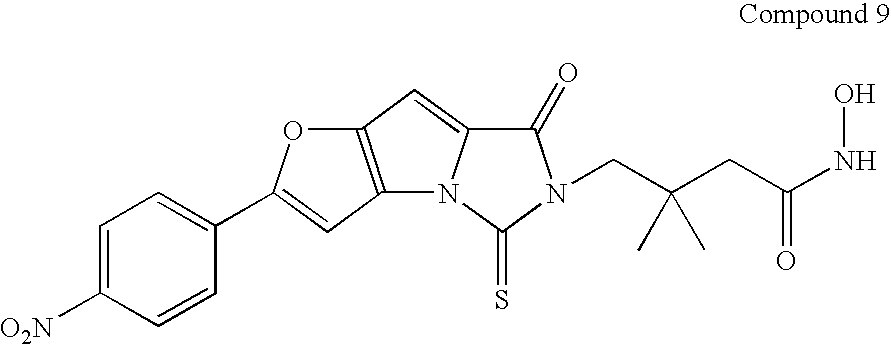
C12=C(C=C(C3=CC=C([O2N])C=C3)O1)N1C(=C2)C(=O)N(CC(CC(NO)=O)(C)C)C1=S
